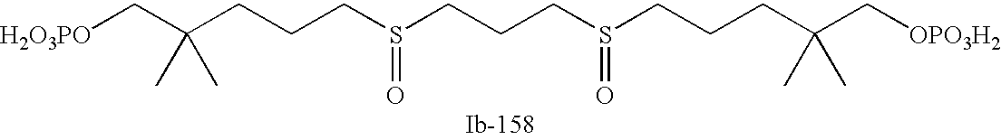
C(CS(=O)CCCS(=O)CCCC(C[OPO3H2])(C)C)CC(C[H2O3PO])(C)C
